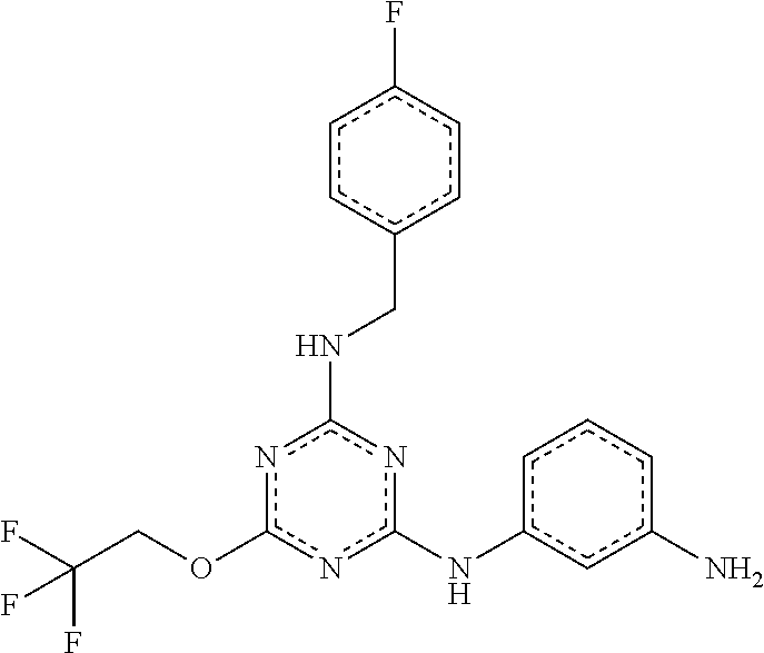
O(c1nc(NCc2ccc(F)cc2)nc(Nc2cccc(N)c2)n1)CC(F)(F)F
